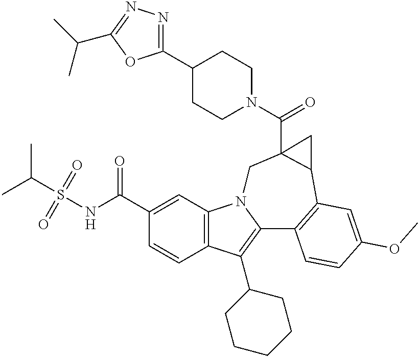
C(S(NC(C1=CC2=C(C=C1)C(C1CCCCC1)=C1N2CC2(C(=O)N3CCC(C4=NN=C(C(C)C)O4)CC3)C(C3=C1C=CC(OC)=C3)C2)=O)(=O)=O)(C)C
